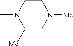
CN1C([Me])CN([Me])CC1
